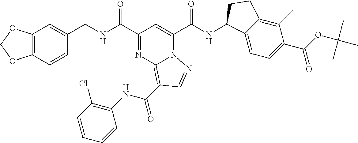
C12=C(C=CC(CNC(C3=NC4=C(C(NC5=C(Cl)C=CC=C5)=O)C=NN4C(C(NC4C5=CC=C(C(=O)OC(C)(C)C)C(C)=C5CC4)=O)=C3)=O)=C1)OCO2
